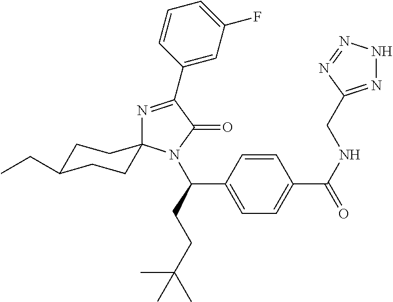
N1=C(C2=CC(F)=CC=C2)C(=O)N(C(C2=CC=C(C(NCC3=NNN=N3)=O)C=C2)CCC(C)(C)C)C12CCC(CC)CC2
